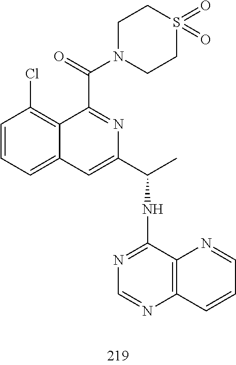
C1=CC=C2C(=C1Cl)C(C(=O)N1CCS(=O)(=O)CC1)=NC(C(C)NC1=NC=NC3=C1N=CC=C3)=C2
